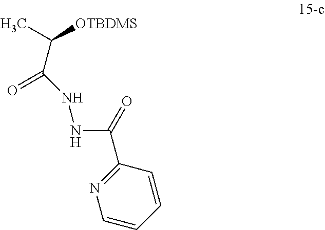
CC([OTBDMS])C(NNC(=O)C1=NC=CC=C1)=O
